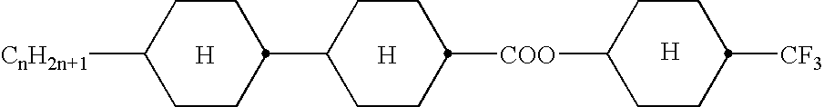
[H].C1CC([CnH2n+1])CCC1C1CCC([COO]C2CCC([CF3])CC2)CC1.[H].[H]
